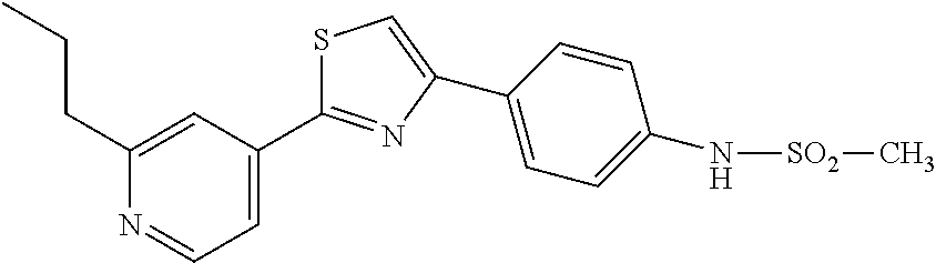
S1C=C(C2=CC=C(N[SO2]C)C=C2)N=C1C1=CC=NC(CCC)=C1
